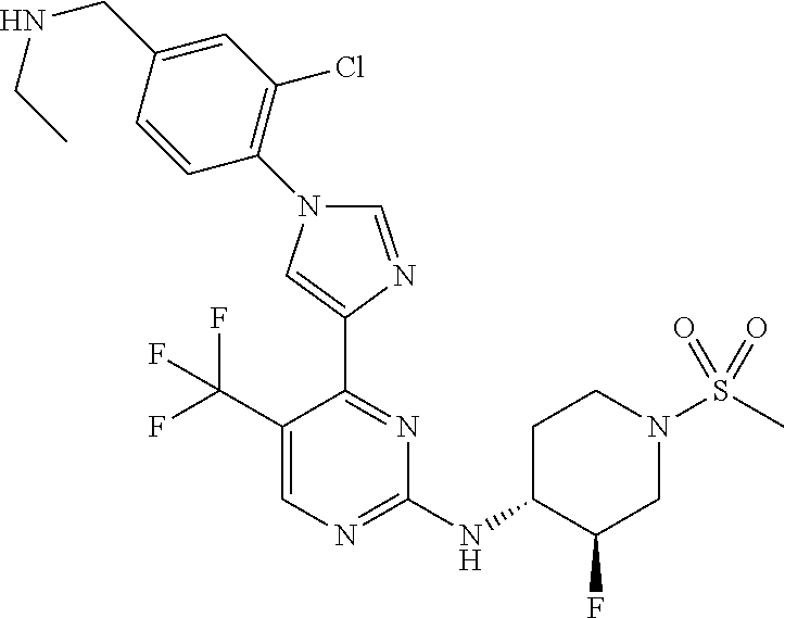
C1=NC(C2=NC(NC3C(F)CN(S(C)(=O)=O)CC3)=NC=C2C(F)(F)F)=CN1C1=C(Cl)C=C(CNCC)C=C1
